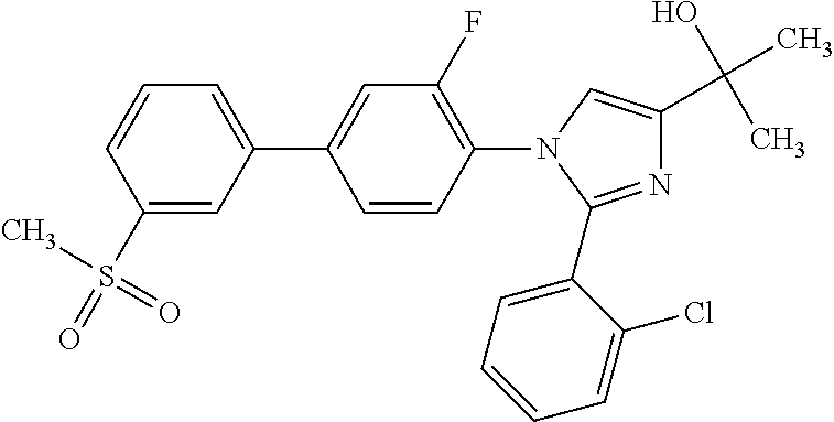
N1=C(C2=CC=CC=C2Cl)N(C2=C(F)C=C(C3=CC=CC(S(C)(=O)=O)=C3)C=C2)C=C1C(O)(C)C
